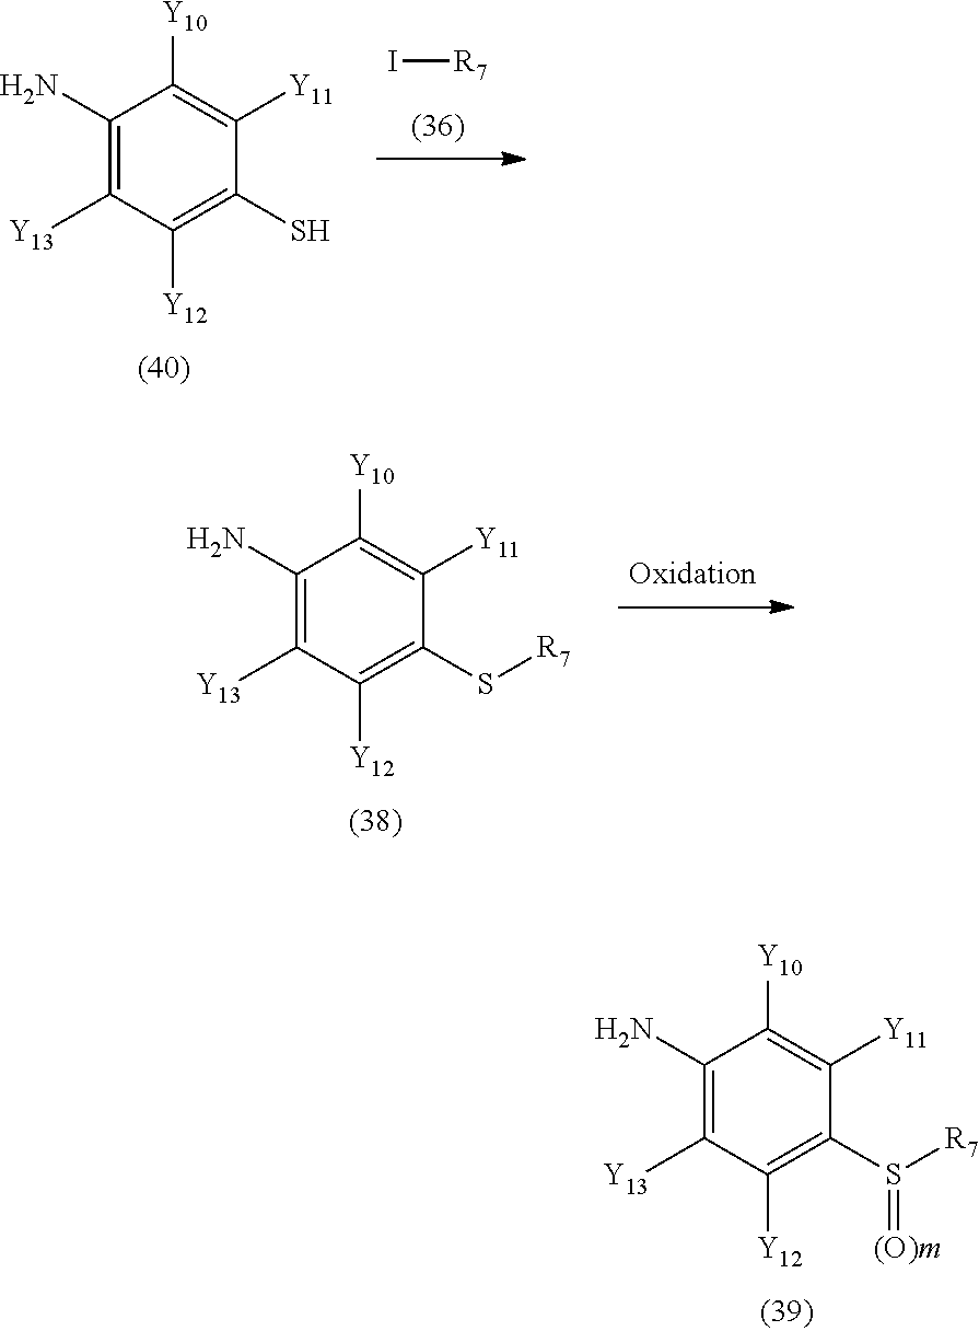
C1(N)=C([Y13])C([Y12])=C(S)C([Y11])=C1[Y10].I[R7].C1(N)=C([Y13])C([Y12])=C(S[R7])C([Y11])=C1[Y10].C1(N)=C([Y13])C([Y12])=C(S([R7])=[(O)m])C([Y11])=C1[Y10]
